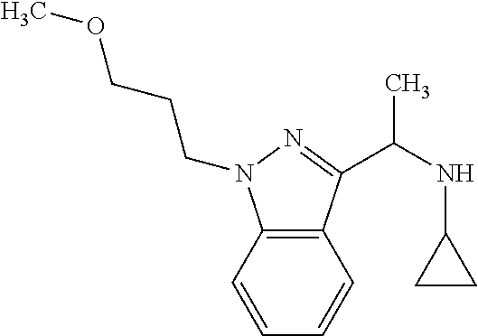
C12=C(C(C(NC3CC3)C)=NN1CCCOC)C=CC=C2
